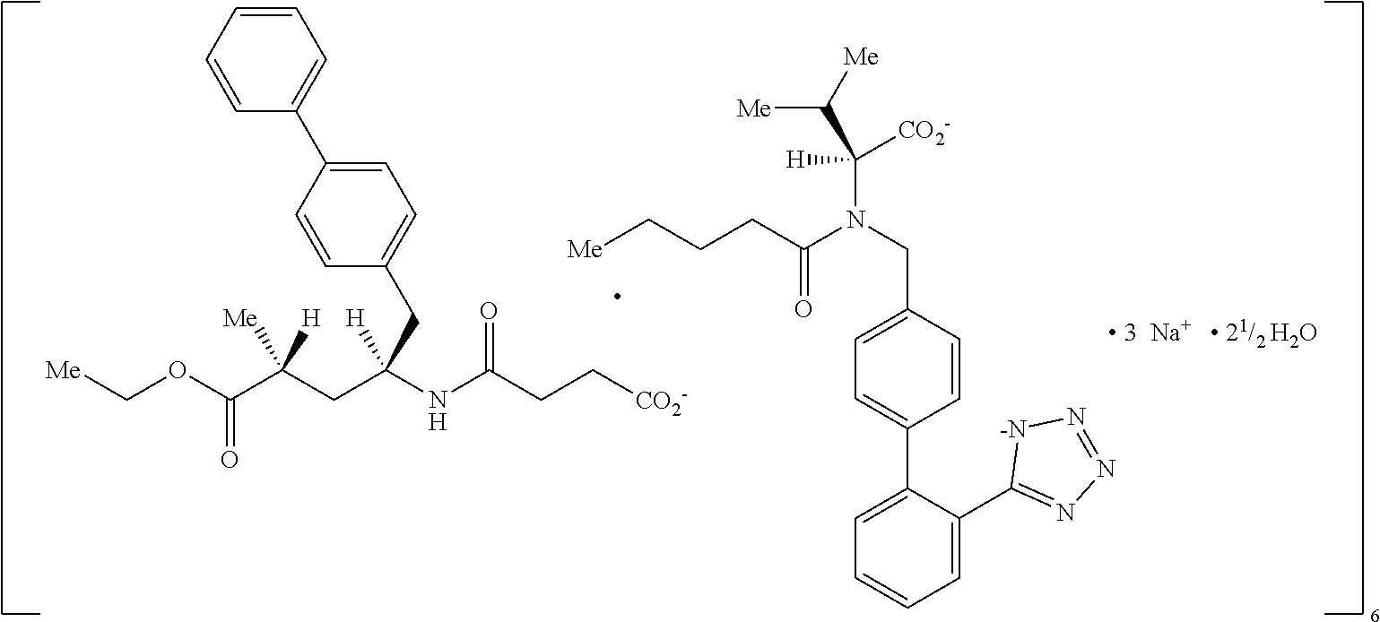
[Me]COC(C(CC(NC(CC[CO2-])=O)([H])CC1=CC=C(C2=CC=CC=C2)C=C1)([Me])[H])=O.[Me]CCCC(N(CC1=CC=C(C2=CC=CC=C2C2=NN=N[-N]2)C=C1)C([CO2-])([H])C([Me])[Me])=O
